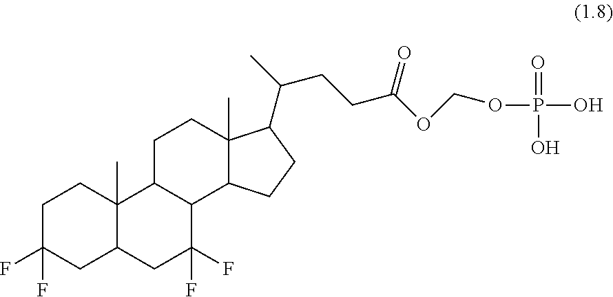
C1C(F)(F)CC2C(C)(C1)C1C(C(F)(F)C2)C2C(C)(CC1)C(C(CCC(OCOP(=O)(O)O)=O)C)CC2
